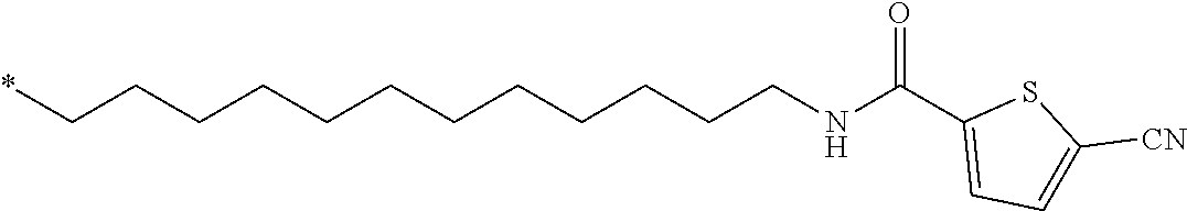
C(CCCCCCCCCCCNC(C1=CC=C([CN])S1)=O)*
